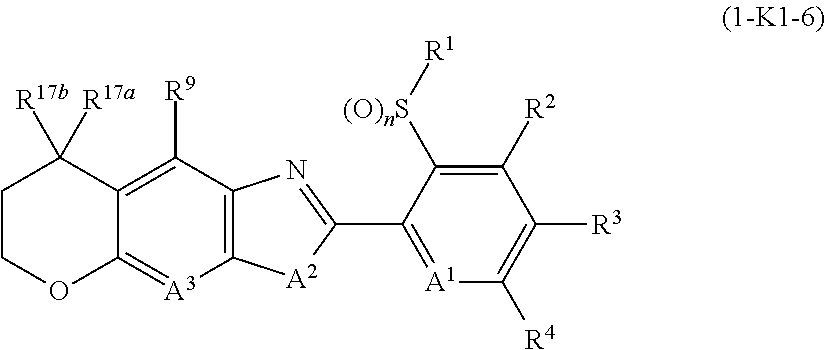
C12=C([R9])C3=C([A3]=C1OCCC2([R17b])[R17a])[A2]C(C1=[A1]C([R4])=C([R3])C([R2])=C1[(O)nS][R1])=N3
